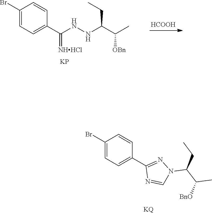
C1(Br)=CC=C(C(NNC(C(C)[OBn])CC)=[NHHCl])C=C1.[KP].[HCOOH].C1(Br)=CC=C(C2=NN(C(C([BnO])C)CC)C=N2)C=C1.[KQ]
